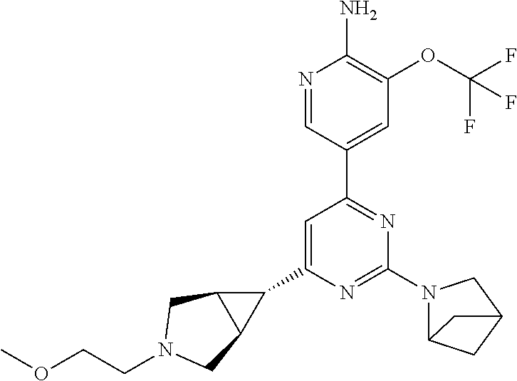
C1(C2=CC(C3=CC(OC(F)(F)F)=C(N)N=C3)=NC(N3C4CC(C3)C4)=N2)C2C1CN(CCOC)C2
